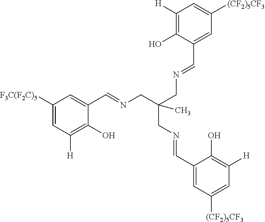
C1([F3C(F2C)5])=CC([H])=C(O)C(C=NCC(CN=CC2=CC([(CF2)5CF3])=CC([H])=C2O)(C)CN=CC2=CC([(CF2)5CF3])=CC([H])=C2O)=C1
